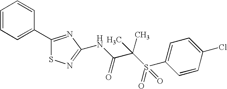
C1=CC=C(C2=NC(NC(=O)C(C)(S(C3=CC=C(Cl)C=C3)(=O)=O)C)=NS2)C=C1
